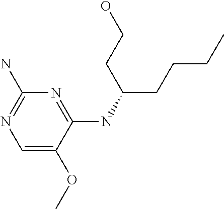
COC1=CN=C(N)N=C1NC(CCCC)CCO
